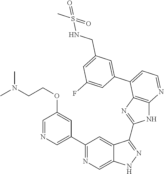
C1(C2=NC=C3C(=C2)C(C2=NC4=C(N2)N=CC=C4C2=CC(CNS(C)(=O)=O)=CC(F)=C2)=NN3)=CN=CC(OCCN(C)C)=C1
